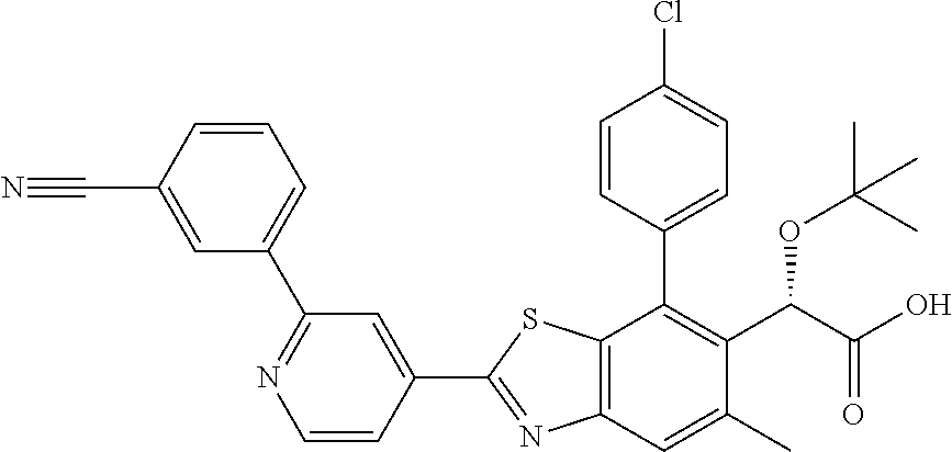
C1(C2=NC3=C(S2)C(C2=CC=C(Cl)C=C2)=C(C(C(O)=O)OC(C)(C)C)C(C)=C3)=CC(C2=CC=CC(C#N)=C2)=NC=C1
